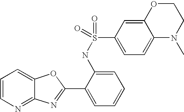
C12=NC=CC=C1OC(C1=CC=CC=C1NS(C1=CC=C3C(=C1)OCCN3C)(=O)=O)=N2
